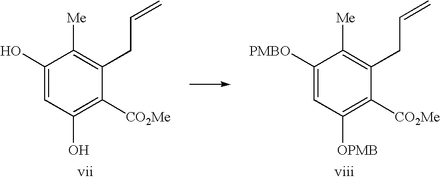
C1(O)=CC(O)=C([CO2Me])C(CC=C)=C1[Me].C1([PMBO])=CC([OPMB])=C([CO2Me])C(CC=C)=C1[Me]
